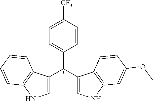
C1([C+](C2=CNC3=C2C=CC(OC)=C3)C2=CNC3=C2C=CC=C3)=CC=C([CF3])C=C1
